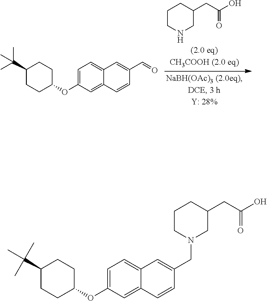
C1C(CC(O)=O)CCCN1.C1=C(OC2CCC(C(C)(C)C)CC2)C=C2C(=C1)C=C(C=O)C=C2.C1=C(OC2CCC(C(C)(C)C)CC2)C=C2C(=C1)C=C(CN1CC(CC(O)=O)CCC1)C=C2
